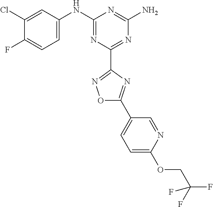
C1(Cl)=CC(NC2=NC(C3=NOC(C4=CC=C(OCC(F)(F)F)N=C4)=N3)=NC(N)=N2)=CC=C1F
